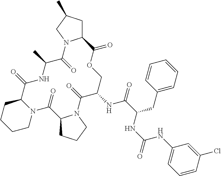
C12CC(C)CN1C(=O)C(C)NC(=O)C1CCCCN1C(=O)C1CCCN1C(=O)C(NC(=O)C(CC1=CC=CC=C1)NC(=O)NC1=CC=CC(Cl)=C1)COC2=O
